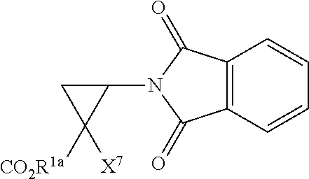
C12=C(C(=O)N(C3CC3([X7])[CO2R1a])C1=O)C=CC=C2
